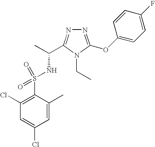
N1=C(OC2=CC=C(F)C=C2)N(CC)C(C(C)NS(C2=C(Cl)C=C(Cl)C=C2C)(=O)=O)=N1
